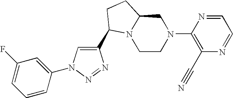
C1=CC(N2C=C(C3N4CCN(C5=C(C#N)N=CC=N5)CC4CC3)N=N2)=CC(F)=C1
